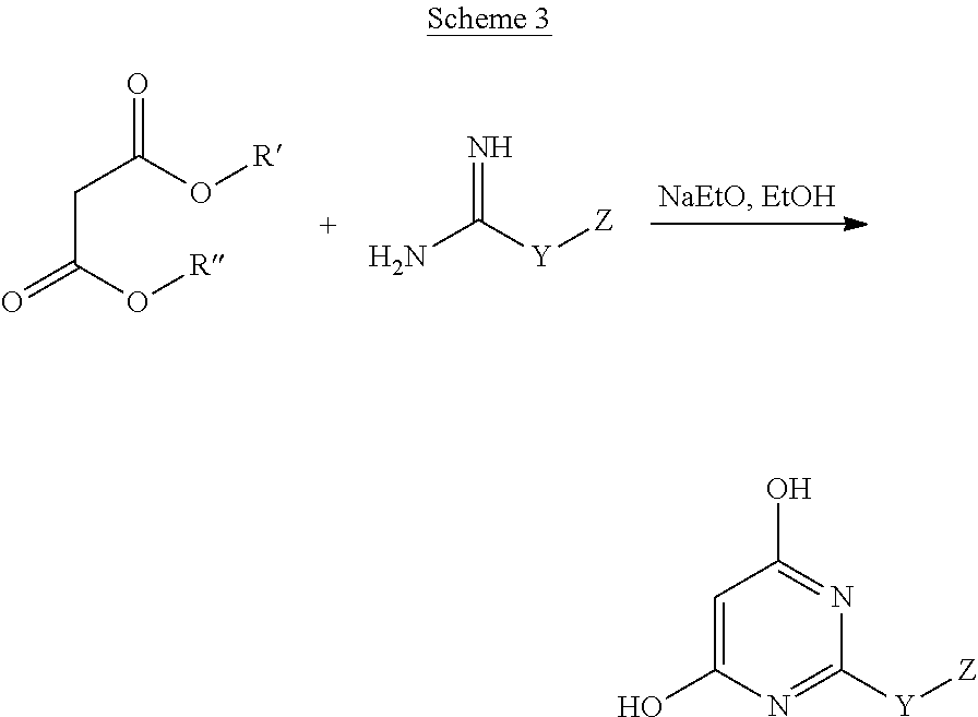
C1=C(O)N=C([Y][Z])N=C1O.O=C(O[R])CC(=O)O[R].N=C([Y][Z])N
